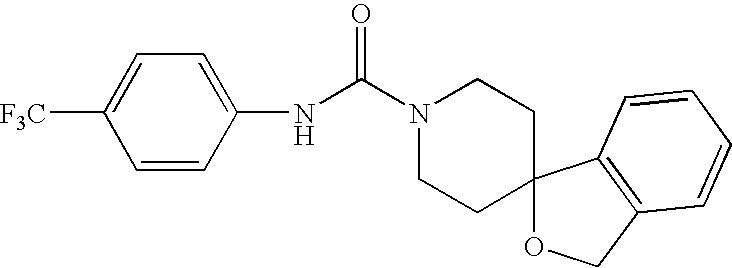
C1=C([F3C])C=CC(NC(N2CCC3(CC2)OCC2=C3C=CC=C2)=O)=C1
